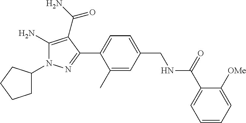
C1C(N2C(N)=C(C(N)=O)C(C3=CC=C(CNC(C4=CC=CC=C4[OMe])=O)C=C3C)=N2)CCC1
